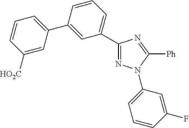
C1([HO2C])=CC(C2=CC(C3=NN(C4=CC=CC(F)=C4)C([Ph])=N3)=CC=C2)=CC=C1
